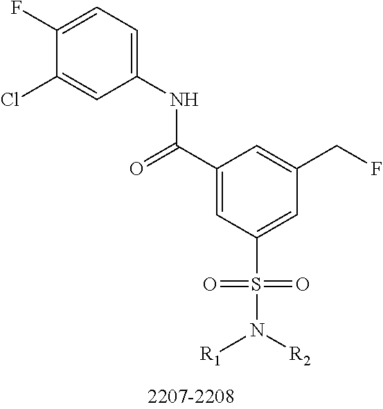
C1=C(S(N([R2])[R1])(=O)=O)C=C(C(NC2=CC=C(F)C(Cl)=C2)=O)C=C1CF
